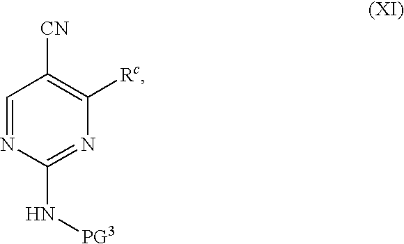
C1=NC(N[PG3])=NC([Rc])=C1[CN]
